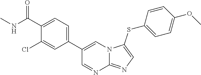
C1(C2=CC=C(C(NC)=O)C(Cl)=C2)=CN2C(=NC=C2SC2=CC=C(OC)C=C2)N=C1
